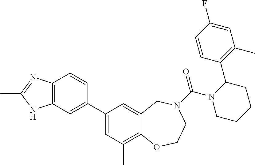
C12=C(C=C(C3=CC(C)=C4C(=C3)CN(C(=O)N3CCCCC3C3=C(C)C=C(F)C=C3)CCO4)C=C1)NC(C)=N2
